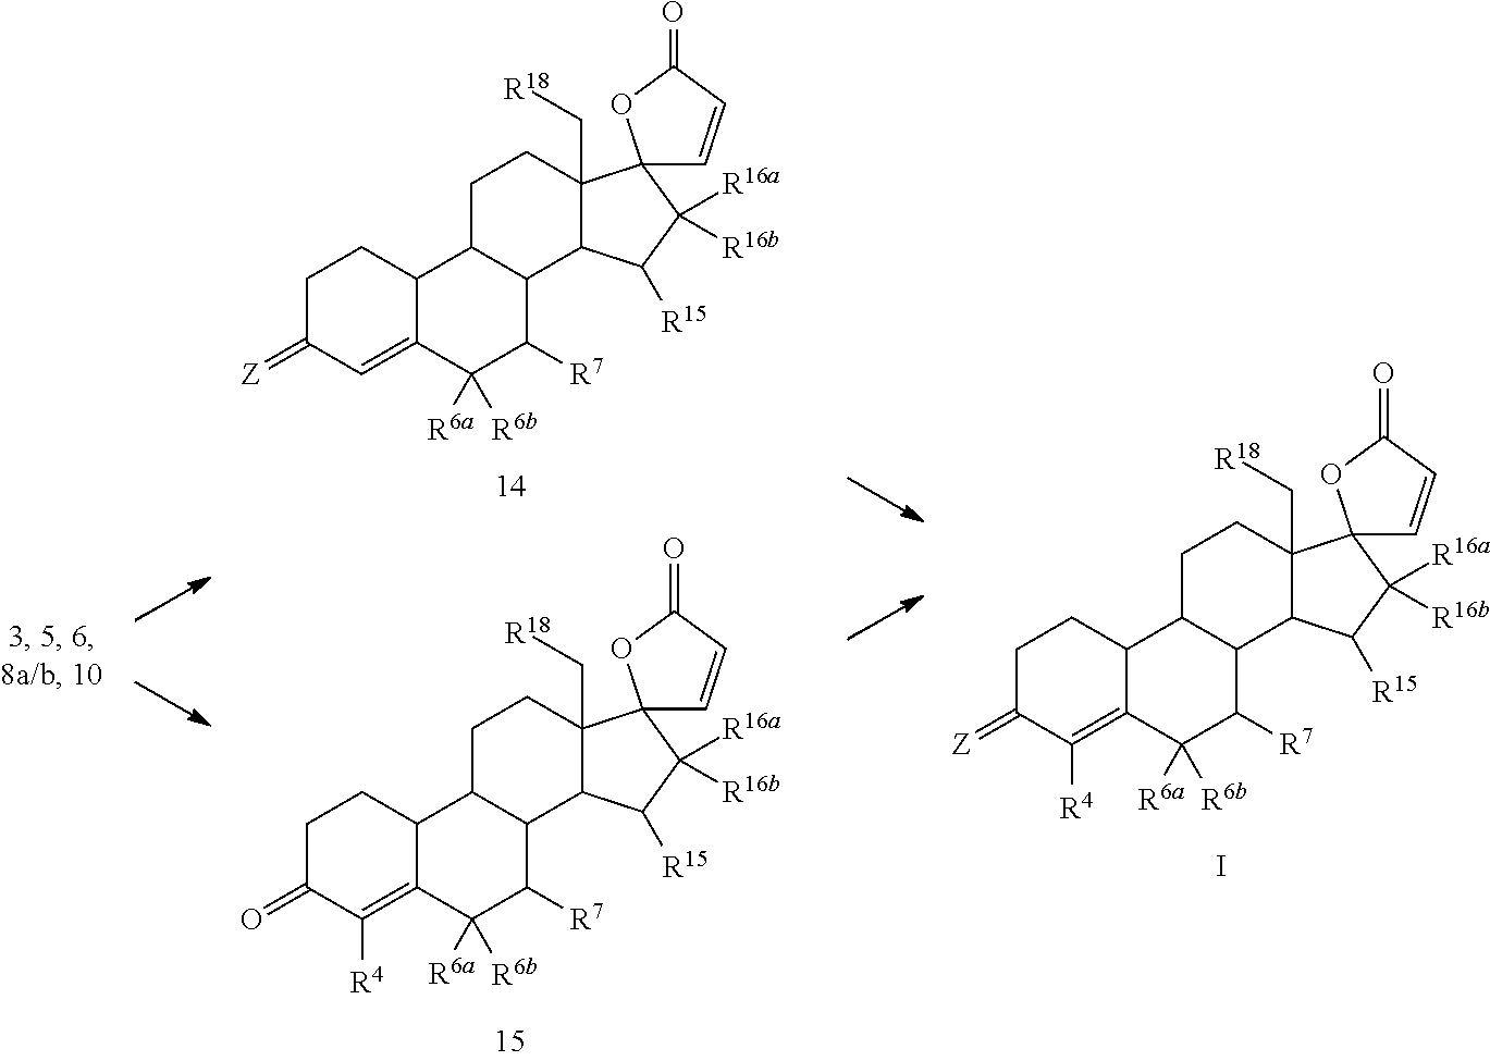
C1C(=[Z])C=C2C(C1)C1C(C([R7])C2([R6a])[R6b])C2C(C[R18])(CC1)C1(C([R16a])([R16b])C2[R15])C=CC(=O)O1.C1C(=O)C([R4])=C2C(C1)C1C(C([R7])C2([R6a])[R6b])C2C(C[R18])(CC1)C1(C([R16a])([R16b])C2[R15])C=CC(=O)O1.C1C(=[Z])C([R4])=C2C(C1)C1C(C([R7])C2([R6a])[R6b])C2C(C[R18])(CC1)C1(C([R16a])([R16b])C2[R15])C=CC(=O)O1.I
